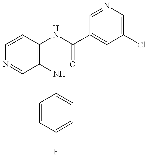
C1=CC(NC(C2=CC(Cl)=CN=C2)=O)=C(NC2=CC=C(F)C=C2)C=N1
